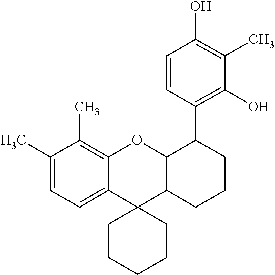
C1=C(C)C(C)=C2C(=C1)C1(C3CCCC(C4=C(O)C(C)=C(O)C=C4)C3O2)CCCCC1
